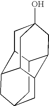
C12CC3CC4C1CC1(O)CC2C(C3)C4C1
